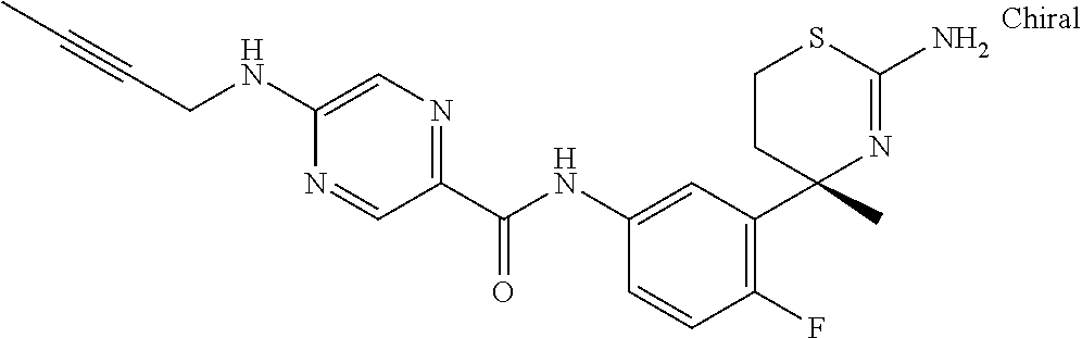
C1(NC(C2=NC=C(NCC#CC)N=C2)=O)=CC(C2(C)N=C(N)SCC2)=C(F)C=C1
